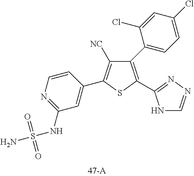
C1(NS(N)(=O)=O)=NC=CC(C2=C([NC])C(C3=CC=C(Cl)C=C3Cl)=C(C3=NN=CN3)S2)=C1
